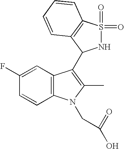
C1(F)=CC2=C(C=C1)N(CC(=O)O)C(C)=C2C1NS(=O)(=O)C2=C1C=CC=C2
